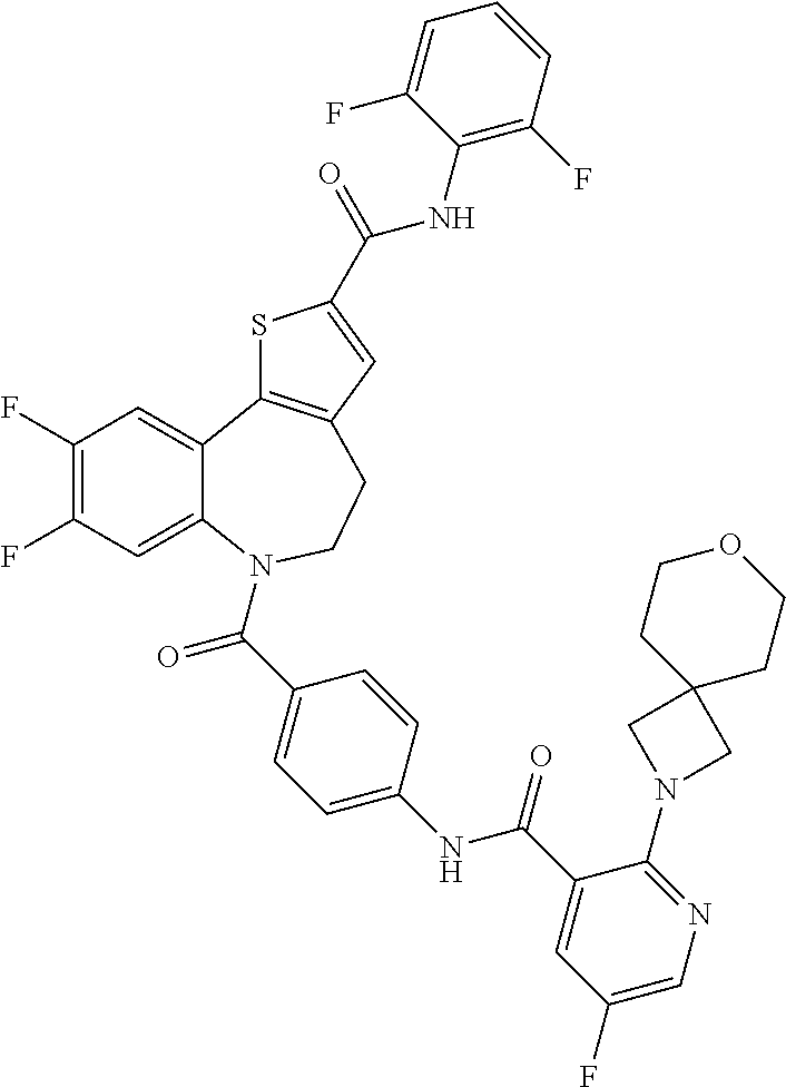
C1(F)=C(F)C=C2C(=C1)C1=C(CCN2C(C2=CC=C(NC(C3=CC(F)=CN=C3N3CC4(C3)CCOCC4)=O)C=C2)=O)C=C(C(=O)NC2=C(F)C=CC=C2F)S1
